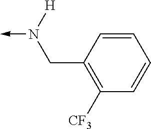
C1(CN([H])->C)=C([CF3])C=CC=C1
